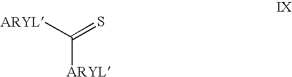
C([ARYL])([ARYL])=S
